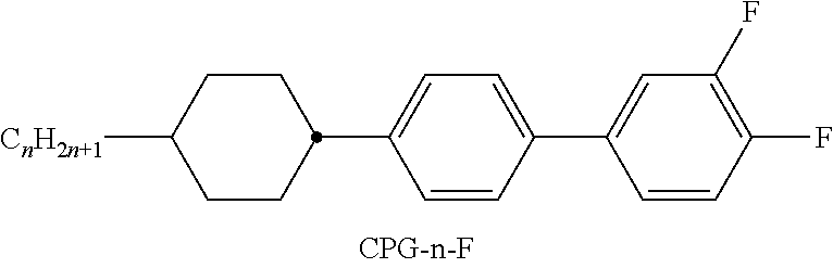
C1CC([CnH2n+1])CCC1C1=CC=C(C2=CC(F)=C(F)C=C2)C=C1
